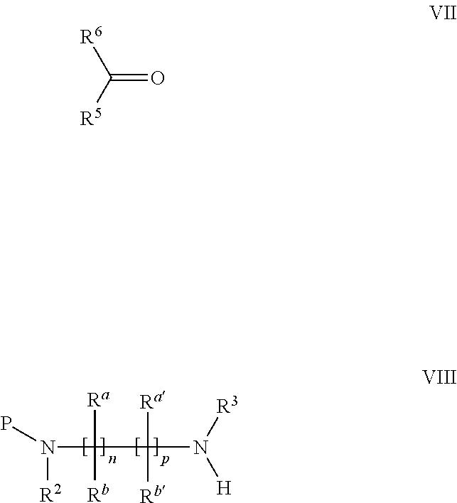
N([R2])(C([Ra])([Rb])C([Ra])([Rb])N([R3])[H])P.C(=O)([R5])[R6]
